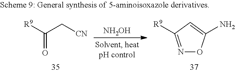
[R9]C1=NOC(N)=C1.[NH2OH].C(C[CN])([R9])=O
